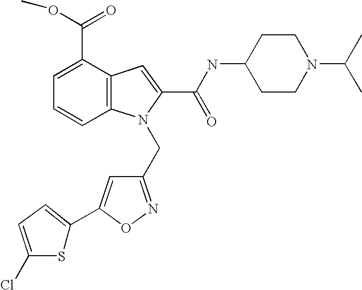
C1=C(C(OC)=O)C2=C(C=C1)N(CC1=NOC(C3=CC=C(Cl)S3)=C1)C(C(NC1CCN(C(C)C)CC1)=O)=C2
